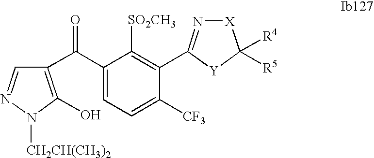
C1(C(C2=C(O)N([CH2CH(CH3)2])N=C2)=O)=CC=C([CF3])C(C2=N[X]C([R4])([R5])[Y]2)=C1[SO2CH3]
